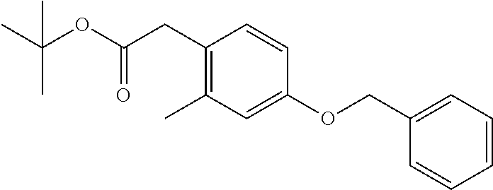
C1(CC(=O)OC(C)(C)C)=C(C)C=C(OCC2=CC=CC=C2)C=C1
